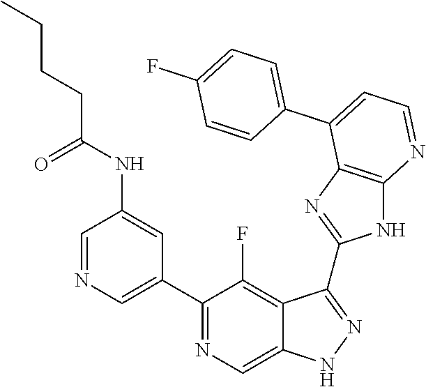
C1=NC=C(C2=NC=C3C(=C2F)C(C2=NC4=C(N2)N=CC=C4C2=CC=C(F)C=C2)=NN3)C=C1NC(CCCC)=O
